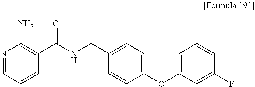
N1=CC=CC(C(NCC2=CC=C(OC3=CC=CC(F)=C3)C=C2)=O)=C1N
